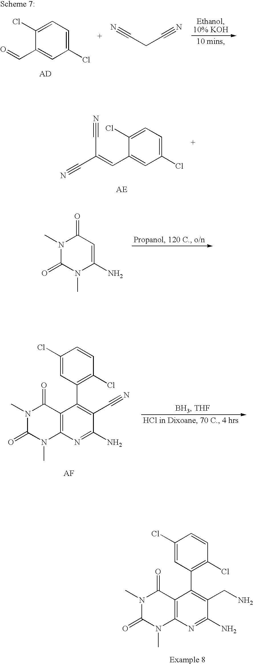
C1(Cl)=CC=C(Cl)C(C=C(C#N)C#N)=C1.C1(N)=CC(=O)N(C)C(=O)N1C.N1(C)C(=O)N(C)C2=C(C1=O)C(C1=C(Cl)C=CC(Cl)=C1)=C(CN)C(N)=N2.C1(Cl)=CC=C(Cl)C(C=O)=C1.C(CC#N)#N.N1(C)C(=O)N(C)C2=C(C1=O)C(C1=C(Cl)C=CC(Cl)=C1)=C(C#N)C(N)=N2
